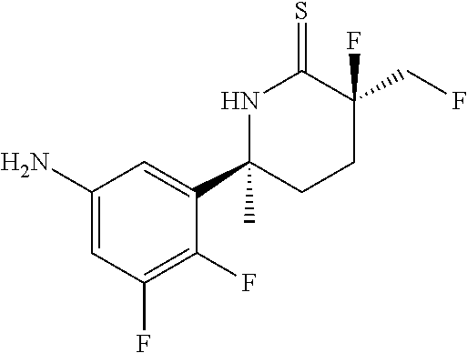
C1(N)=CC(F)=C(F)C(C2(C)CCC(CF)(F)C(=S)N2)=C1
